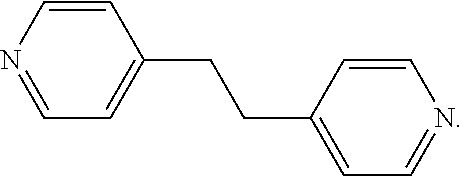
C1=CN=CC=C1CCC1=CC=NC=C1
